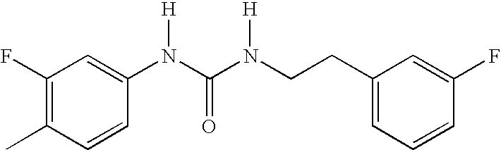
C1(F)=C(C)C=CC(N(C(N(CCC2=CC=CC(F)=C2)[H])=O)[H])=C1
